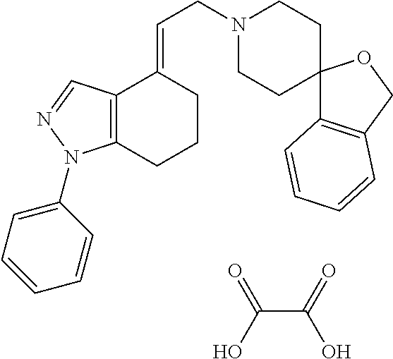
N1(CC=C2CCCC3=C2C=NN3C2=CC=CC=C2)CCC2(CC1)C1=C(CO2)C=CC=C1.C(C(=O)O)(O)=O
